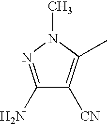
C1(N)=NN(C)C(C)=C1[CN]
